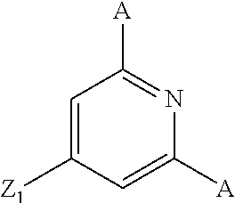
C1=C([Z1])C=C([A])N=C1[A]
